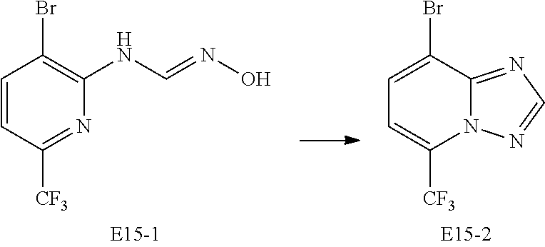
C1=CC(Br)=C(NC=NO)N=C1[CF3].C1=C([CF3])N2C(=NC=N2)C(Br)=C1
